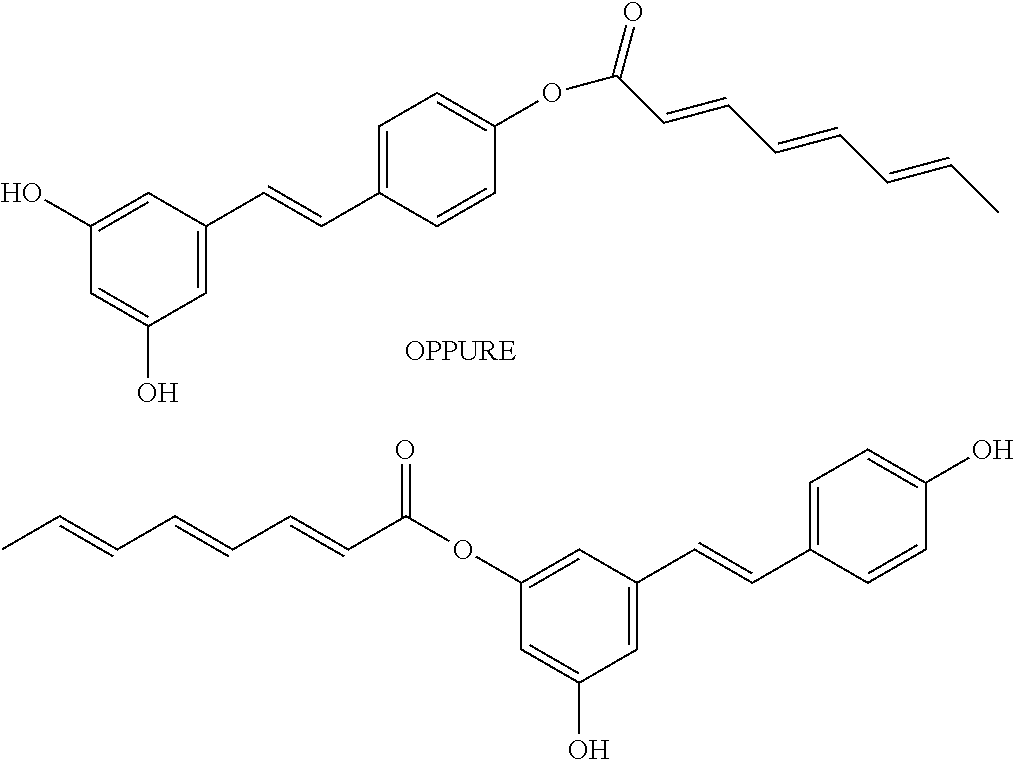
C1=C(C=CC2=CC=C(OC(=O)C=CC=CC=CC)C=C2)C=C(O)C=C1O.CC=CC=CC=CC(OC1=CC(C=CC2=CC=C(O)C=C2)=CC(O)=C1)=O
